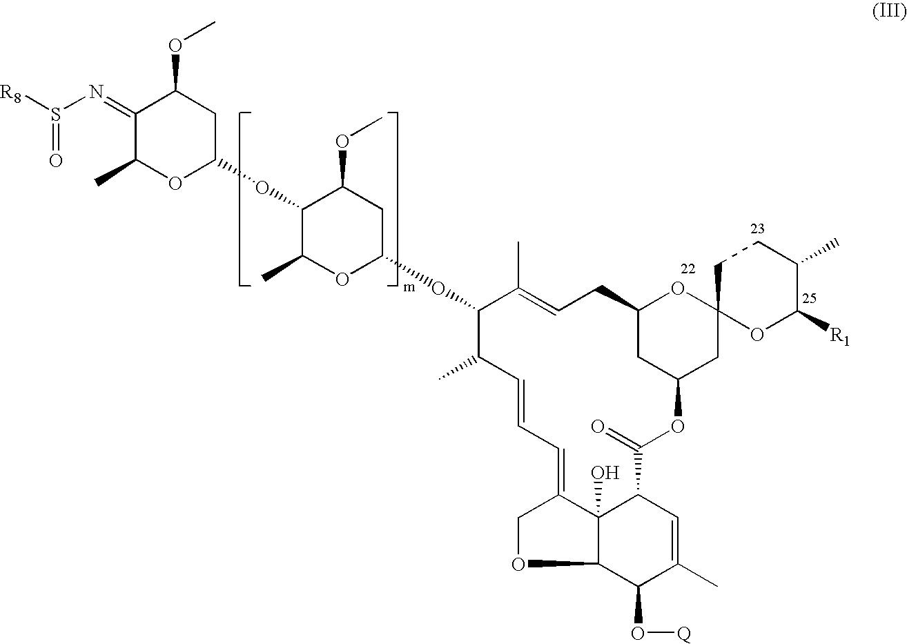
C1(=NS([R8])=O)C(C)OC(OC2C(C)OC(OC3C(C)C=CC=C4C5(O)C(OC4)C(O[Q])C(C)=CC5C(=O)OC4CC(CC=C3C)OC3(C4)OC([R1])C(C)CC3)CC2OC)CC1OC
